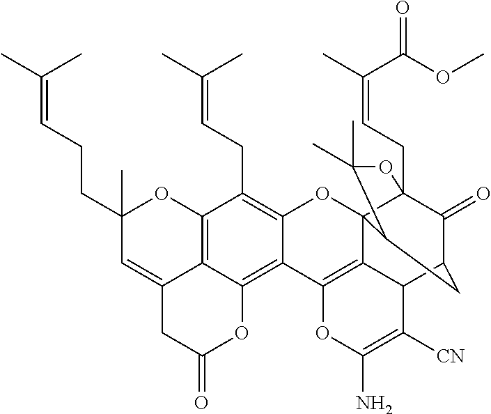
C12=C3C(=CC(CCC=C(C)C)(C)O1)CC(=O)OC3=C1C(=C2CC=C(C)C)OC23C4(CC=C(C)C(OC)=O)C(=O)C(CC2C(C)(C)O4)C2C3=C1OC(N)=C2[CN]
